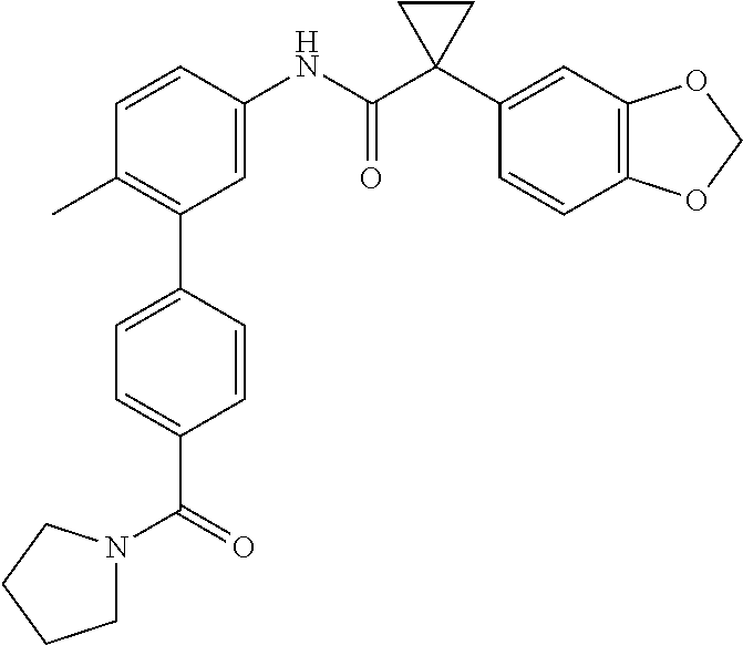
C1=C(NC(C2(C3=CC4=C(C=C3)OCO4)CC2)=O)C=CC(C)=C1C1=CC=C(C(=O)N2CCCC2)C=C1
